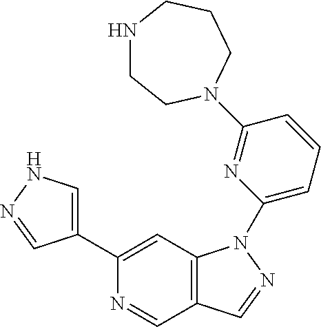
C1(C2=CNN=C2)=CC2=C(C=N1)C=NN2C1=CC=CC(N2CCNCCC2)=N1
